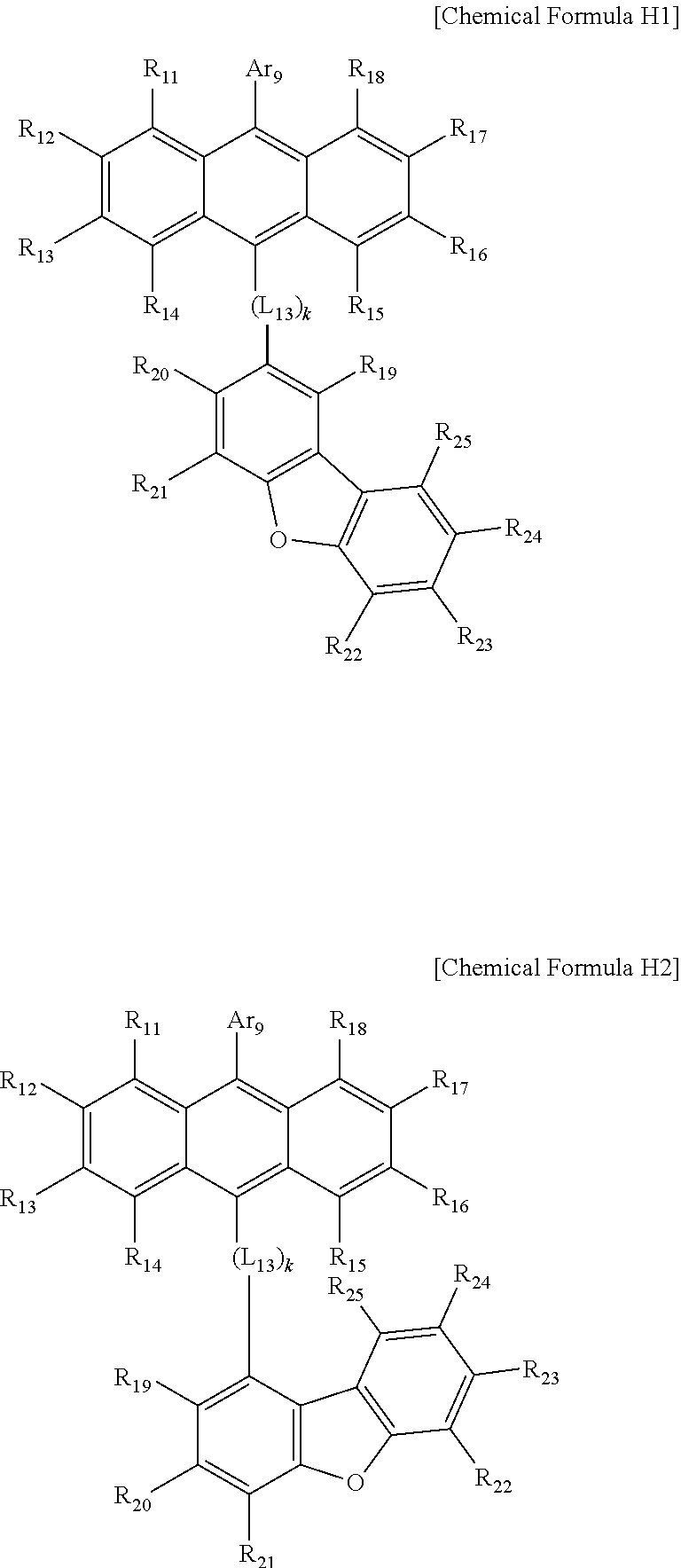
C1([R12])=C([R13])C([R14])=C2C(=C1[R11])C([Ar9])=C1C(=C2[(L13)k]C2=C([R19])C3=C(C([R21])=C2[R20])OC2=C3C([R25])=C([R24])C([R23])=C2[R22])C([R15])=C([R16])C([R17])=C1[R18].C1([R12])=C([R13])C([R14])=C2C(=C1[R11])C([Ar9])=C1C(=C2[(L13)k]C2=C([R19])C([R20])=C([R21])C3=C2C2=C(O3)C([R22])=C([R23])C([R24])=C2[R25])C([R15])=C([R16])C([R17])=C1[R18]
